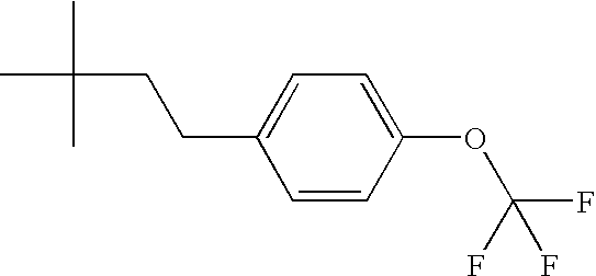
C1=C(CCC(C)(C)C)C=CC(OC(F)(F)F)=C1
